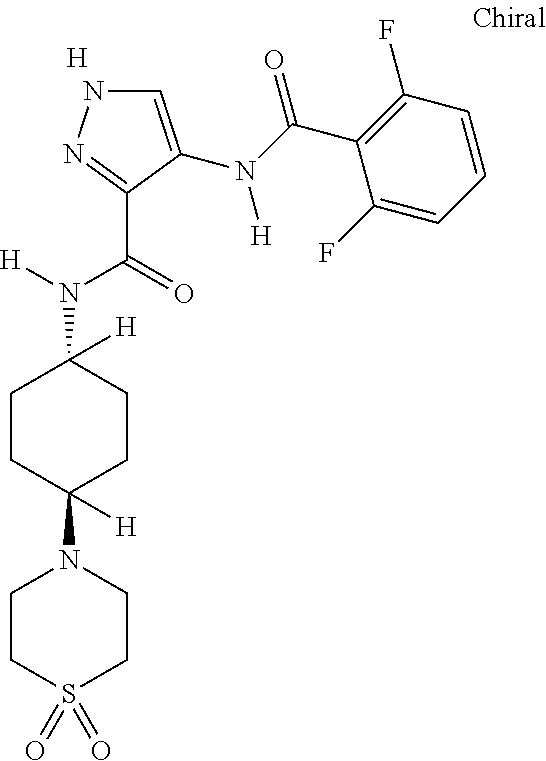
[H].C1=C(N(C(C2=C(F)C=CC=C2F)=O)[H])C(C(=O)N([H])C2([H])CCC(N3CCS(=O)(=O)CC3)([H])CC2)=NN1
